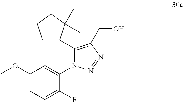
COC1=CC=C(F)C(N2C(C3=CCCC3(C)C)=C(CO)N=N2)=C1
